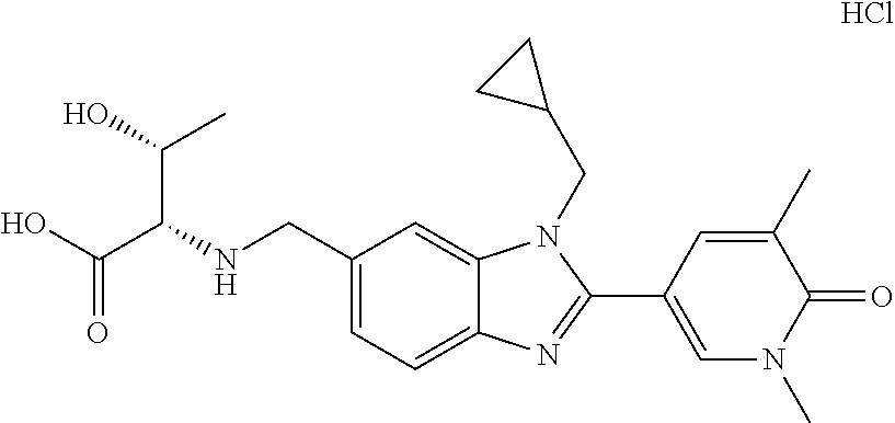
C1(CNC(C(O)=O)C(O)C)=CC=C2C(=C1)N(CC1CC1)C(C1=CN(C)C(=O)C(C)=C1)=N2.Cl
